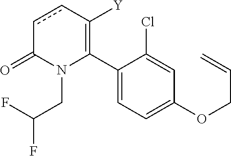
C1(C2=C([Y])ccC(=O)N2CC(F)F)=CC=C(OCC=C)C=C1Cl
